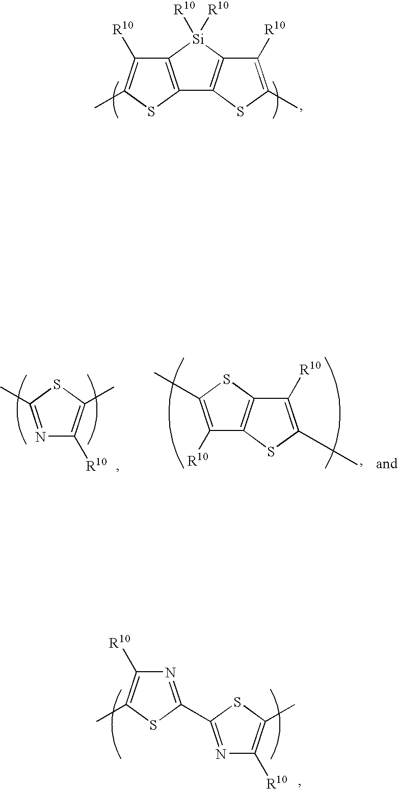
C12=C([Si]([R10])([R10])C3=C1SC(C)=C3[R10])C([R10])=C(C)S2.N1=C(C2=NC([R10])=C(C)S2)SC(C)=C1[R10].N1=C(C)SC(C)=C1[R10].C1([R10])=C(C)SC2=C1SC(C)=C2[R10]
